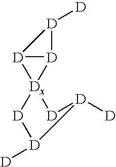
[D]12[Dx]3([D]1[D]2[D])[D][D]([D])[D]([D])[D]3
